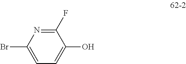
C1(F)=NC(Br)=CC=C1O
